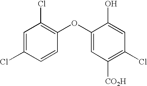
C1=C(Cl)C=CC(OC2=CC([CO2H])=C(Cl)C=C2O)=C1Cl
